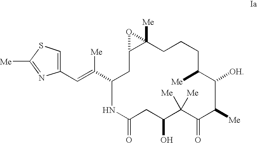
C1(C(=CC2=CSC([Me])=N2)[Me])NC(=O)CC(O)C([Me])([Me])C(=O)C([Me])C([OH])C([Me])CCCC2([Me])C(C1)O2
